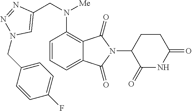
C12=CC=CC(N(CC3=CN(CC4=CC=C(F)C=C4)N=N3)[Me])=C1C(=O)N(C1C(=O)NC(=O)CC1)C2=O
